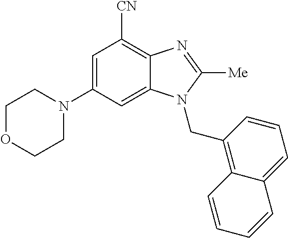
C1OCCN(C2=CC([CN])=C3C(=C2)N(CC2=C4C(=CC=C2)C=CC=C4)C([Me])=N3)C1
